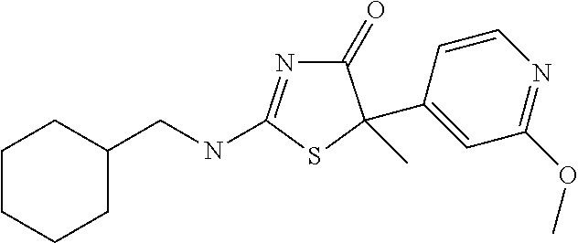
C1(=O)N=C(NCC2CCCCC2)SC1(C1=CC(OC)=NC=C1)C
